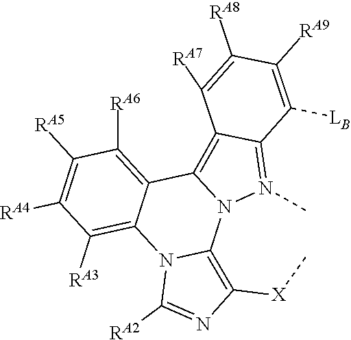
C1([RA5])=C([RA4])C([RA3])=C2C(=C1[RA6])C1=C3C(=N(C)N1C1=C([X]C)N=C([RA2])N21)C([LB])=C([RA9])C([RA8])=C3[RA7]
